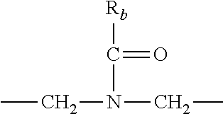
CCN(CC)C([Rb])=O
